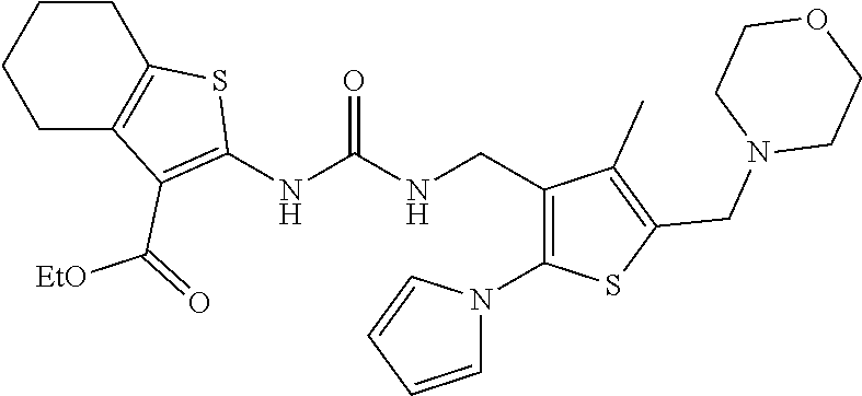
C1CC2=C(CC1)C(C(=O)[EtO])=C(NC(NCC1=C(N3C=CC=C3)SC(CN3CCOCC3)=C1C)=O)S2
